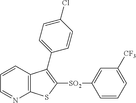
C1=CC2=C(N=C1)SC([SO2]C1=CC([CF3])=CC=C1)=C2C1=CC=C(Cl)C=C1
